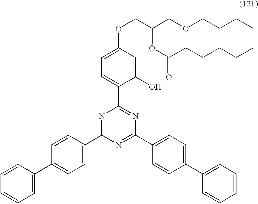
C1(C2=CC=CC=C2)=CC=C(C2=NC(C3=CC=C(OCC(COCCCC)OC(=O)CCCCC)C=C3O)=NC(C3=CC=C(C4=CC=CC=C4)C=C3)=N2)C=C1
